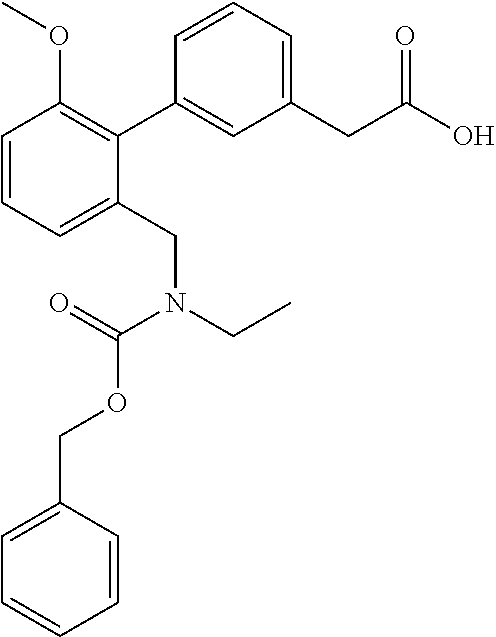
C1=CC=C(CN(CC)C(=O)OCC2=CC=CC=C2)C(C2=CC(CC(O)=O)=CC=C2)=C1OC
